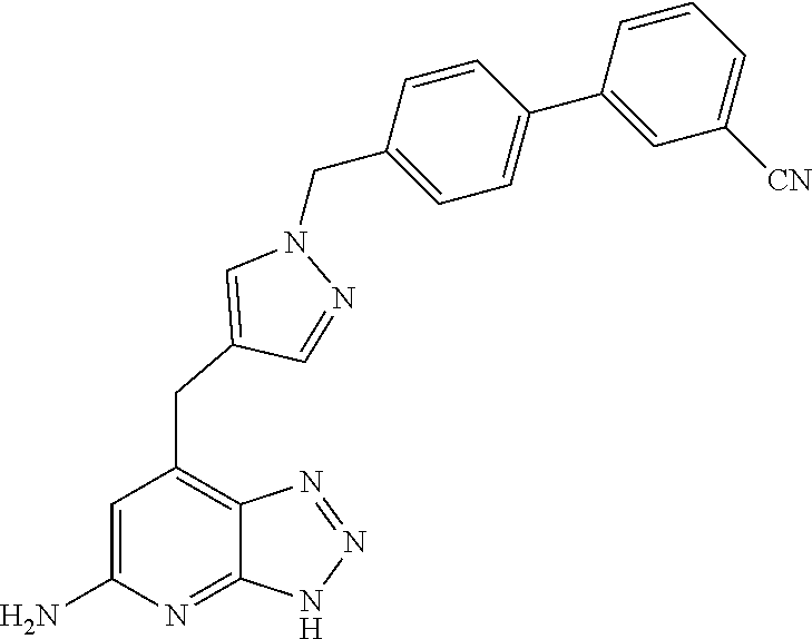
C(N1C=C(CC2=C3C(=NC(N)=C2)NN=N3)C=N1)C1=CC=C(C2=CC([CN])=CC=C2)C=C1
